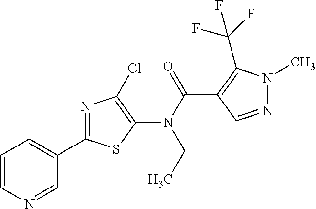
C1(C2=NC(Cl)=C(N(C(=O)C3=C(C(F)(F)F)N(C)N=C3)CC)S2)=CC=CN=C1
